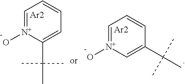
C1=[N+](O)C(C(C)(C)C)=CC=C1.[Ar2].C1=[N+](O)C=C(C(C)(C)C)C=C1.[Ar2]
